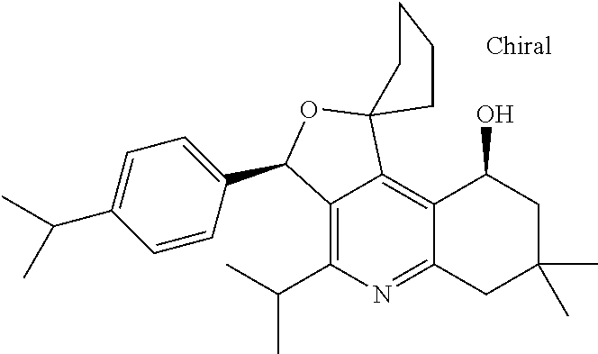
C12=C(C(C)C)N=C3C(=C1C1(OC2C2=CC=C(C(C)C)C=C2)CCCC1)C(O)CC(C)(C)C3
